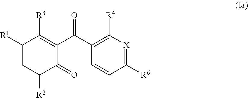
C1([R1])CC([R2])C(=O)C(C(=O)C2=C([R4])[X]=C([R6])C=C2)=C1[R3]
